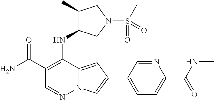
C1(C(N)=O)=C(NC2C(C)CN(S(C)(=O)=O)C2)C2=CC(C3=CC=C(C(NC)=O)N=C3)=CN2N=C1
